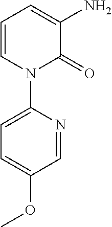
C1=CN(C2=CC=C(OC)C=N2)C(=O)C(N)=C1
